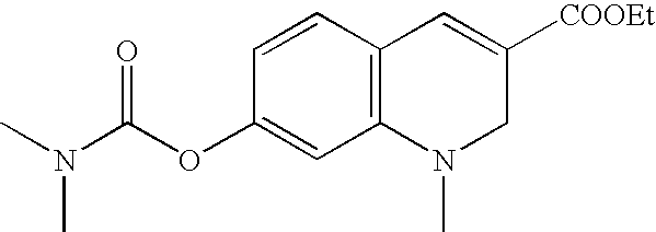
C12=C(C=CC(OC(N(C)C)=O)=C1)C=C([COOEt])CN2C
